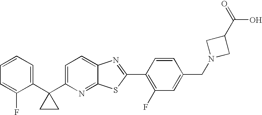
C1=CC=C(C2(C3=CC=C4C(=N3)SC(C3=C(F)C=C(CN5CC(C(=O)O)C5)C=C3)=N4)CC2)C(F)=C1
